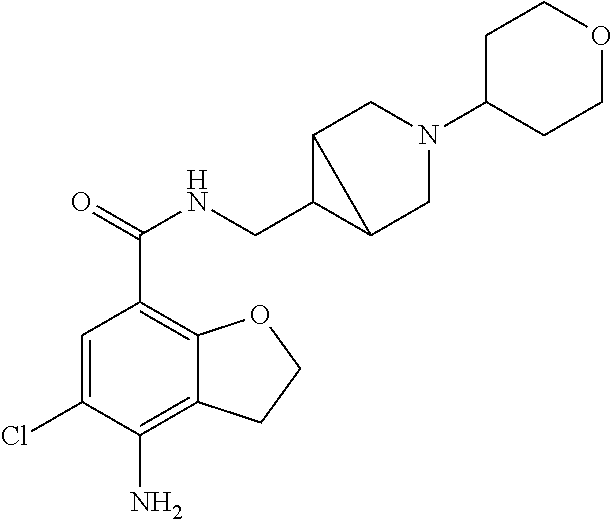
C1=C(Cl)C(N)=C2C(=C1C(=O)NCC1C3CN(C4CCOCC4)CC13)OCC2
